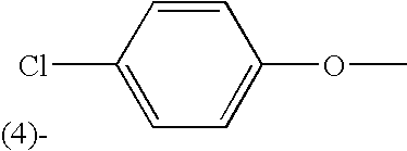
ClC1=CC=C(OC)C=C1
